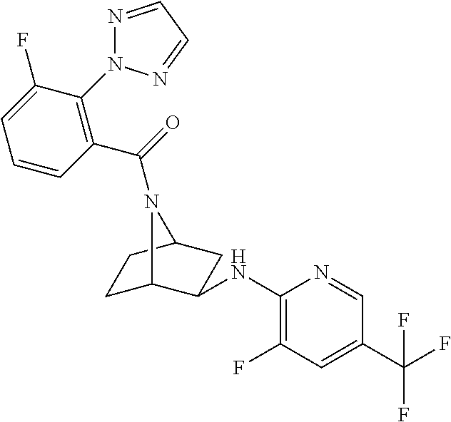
N1=CC=NN1C1=C(C(=O)N2C3CCC2CC3NC2=C(F)C=C(C(F)(F)F)C=N2)C=CC=C1F
